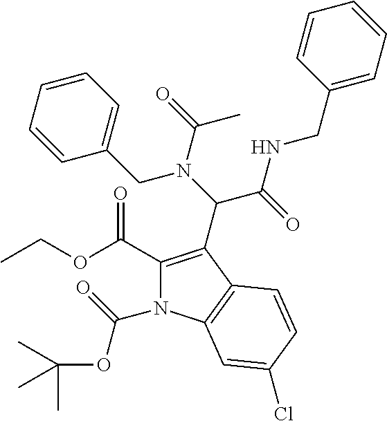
C1(C(OCC)=O)=C(C(N(C(=O)C)CC2=CC=CC=C2)C(=O)NCC2=CC=CC=C2)C2=C(N1C(=O)OC(C)(C)C)C=C(Cl)C=C2
